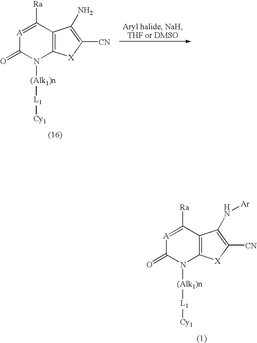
[A]1=C([Ra])C2=C(N([(Alk1)n][L1][Cy1])C1=O)[X]C([CN])=C2N[Ar].[A]1=C([Ra])C2=C(N([(Alk1)n][L1][Cy1])C1=O)[X]C([CN])=C2N
